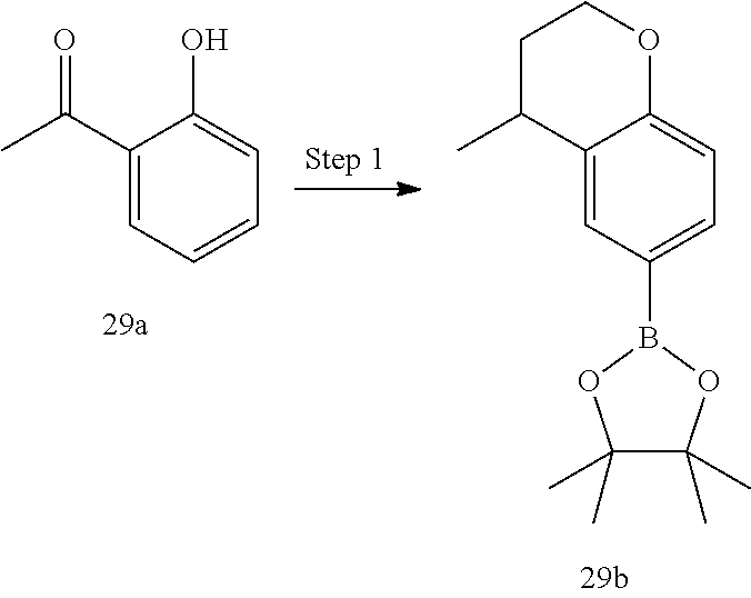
C1(C(C)=O)=CC=CC=C1O.C12=CC(B3OC(C)(C)C(C)(C)O3)=CC=C1OCCC2C
